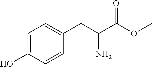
C1=C(O)C=CC(CC(C(OC)=O)N)=C1
